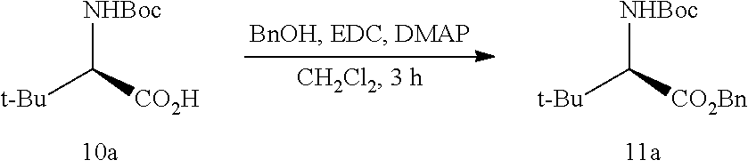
[NHBoc]C([t-Bu])[CO2H].[NHBoc]C([t-Bu])[CO2Bn]
